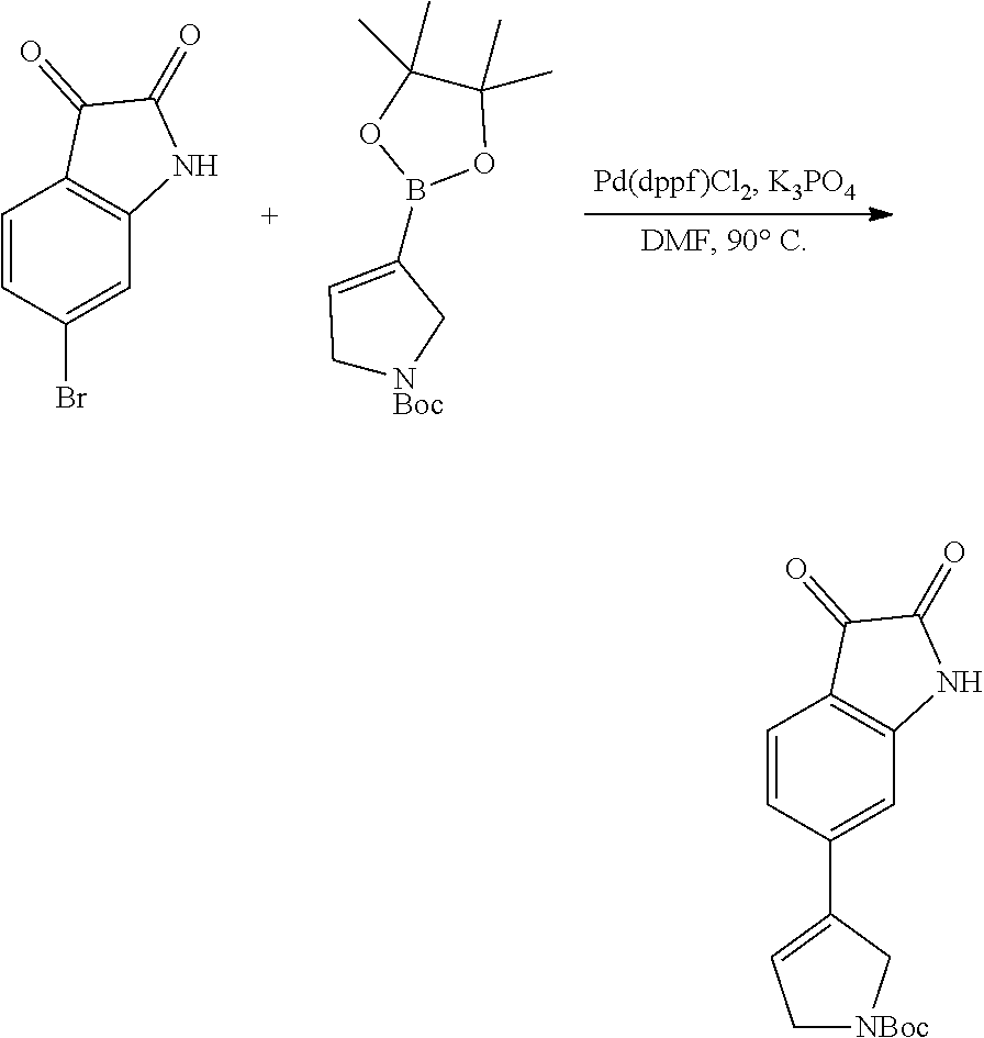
C1=CC(Br)=CC2=C1C(=O)C(=O)N2.C1(B2OC(C)(C)C(C)(C)O2)=CC[NBoc]C1.C1=CC(C2=CC[NBoc]C2)=CC2=C1C(=O)C(=O)N2
